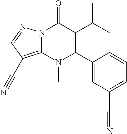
N12C(=C(C#N)C=N1)N(C)C(C1=CC(C#N)=CC=C1)=C(C(C)C)C2=O
